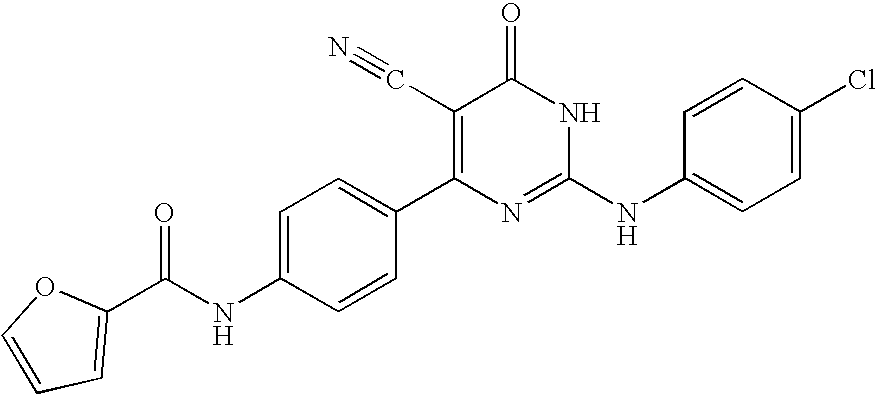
C1=CC(C2=C(C#N)C(=O)NC(NC3=CC=C(Cl)C=C3)=N2)=CC=C1NC(C1=CC=CO1)=O
